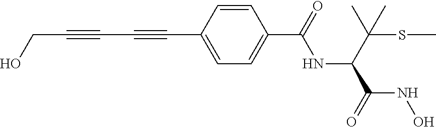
C(C#CC#CC1=CC=C(C(=O)NC(C(SC)(C)C)C(=O)NO)C=C1)O
